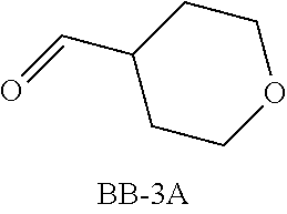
C1COCCC1C=O
